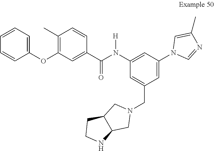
C1=C(CN2CC3C(C2)NCC3)C=C(N2C=NC(C)=C2)C=C1N(C(C1=CC(OC2=CC=CC=C2)=C(C)C=C1)=O)[H]
